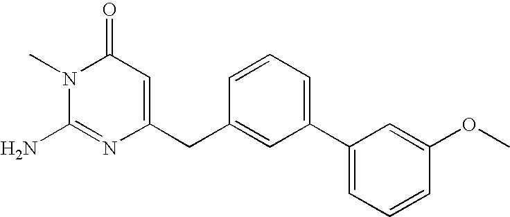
N1(C)C(N)=NC(CC2=CC(C3=CC=CC(OC)=C3)=CC=C2)=CC1=O
